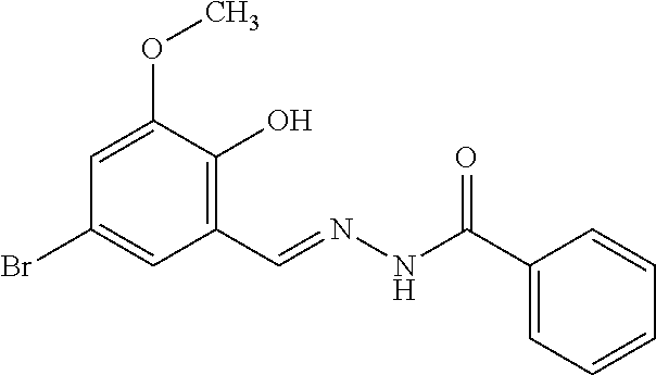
C1=C(OC)C(O)=C(C=NNC(C2=CC=CC=C2)=O)C=C1Br
